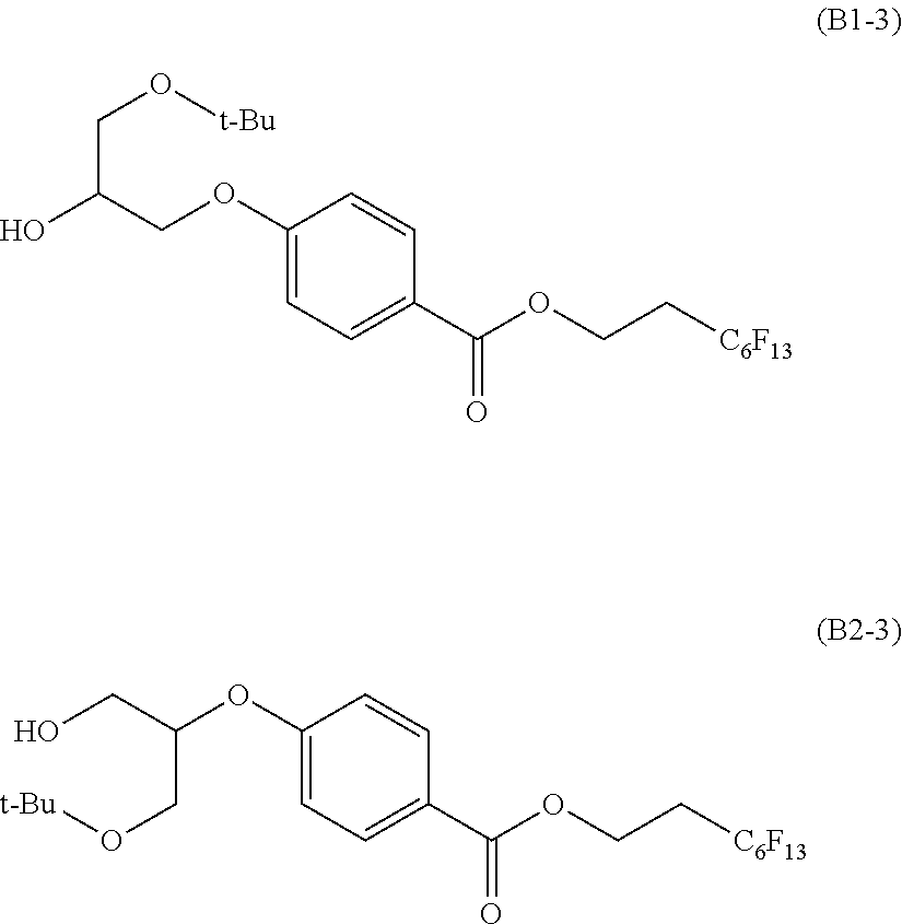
C1(OCC(O)CO[t-Bu])=CC=C(C(OCC[C6F13])=O)C=C1.C1(OC(CO)CO[t-Bu])=CC=C(C(OCC[C6F13])=O)C=C1
